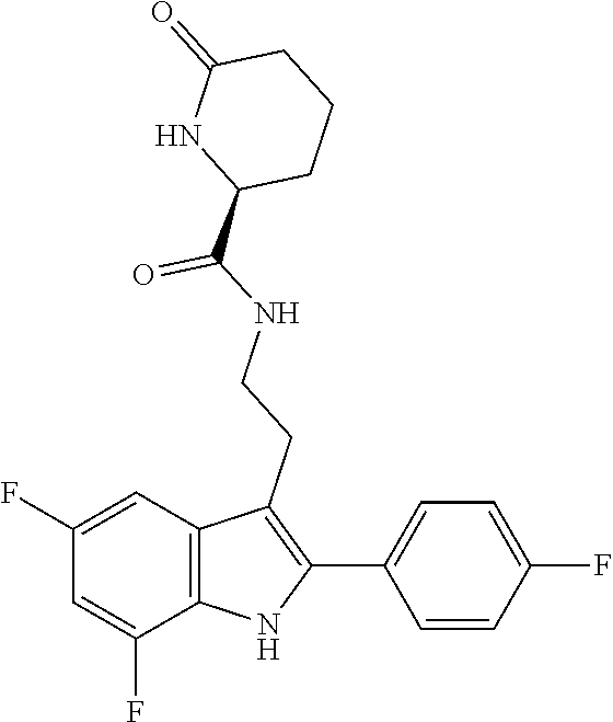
O=C(NCCC1=C(C2=CC=C(F)C=C2)NC2=C1C=C(F)C=C2F)C1CCCC(=O)N1
